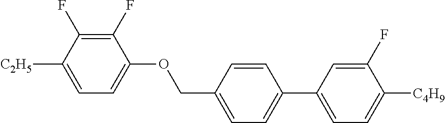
C1(F)=C(F)C([C2H5])=CC=C1OCC1=CC=C(C2=CC=C([C4H9])C(F)=C2)C=C1
